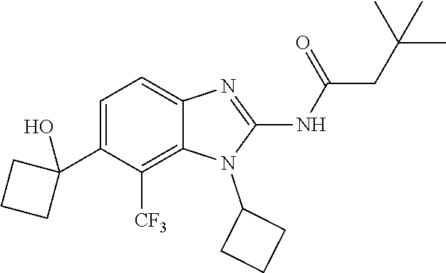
C1=C(C2(O)CCC2)C([CF3])=C2C(=C1)N=C(NC(=O)CC(C)(C)C)N2C1CCC1
